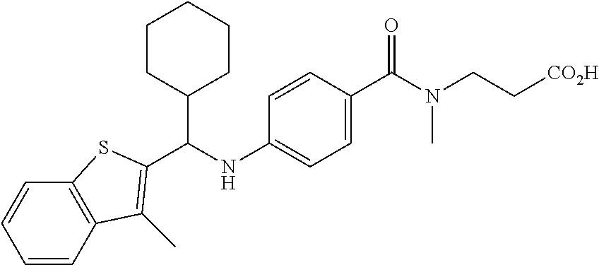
C(NC1=CC=C(C(N(CC[CO2H])C)=O)C=C1)(C1CCCCC1)C1=C(C)C2=C(C=CC=C2)S1
